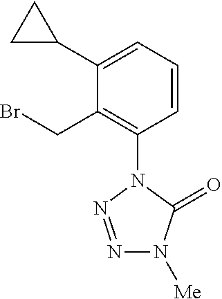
C1(C2CC2)=CC=CC(N2N=NN([Me])C2=O)=C1CBr
